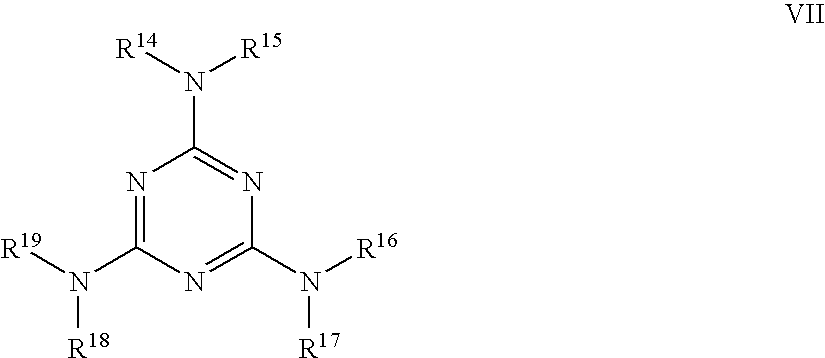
N1=C(N([R19])[R18])N=C(N([R16])[R17])N=C1N([R14])[R15]
